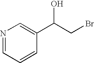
N1=CC=CC(C(CBr)O)=C1
